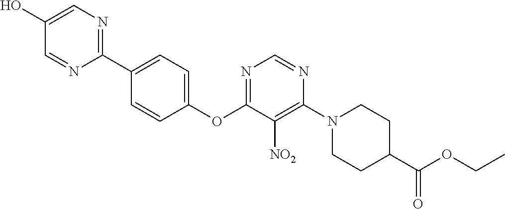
C1(OC2=NC=NC(N3CCC(C(OCC)=O)CC3)=C2[NO2])=CC=C(C2=NC=C(O)C=N2)C=C1
